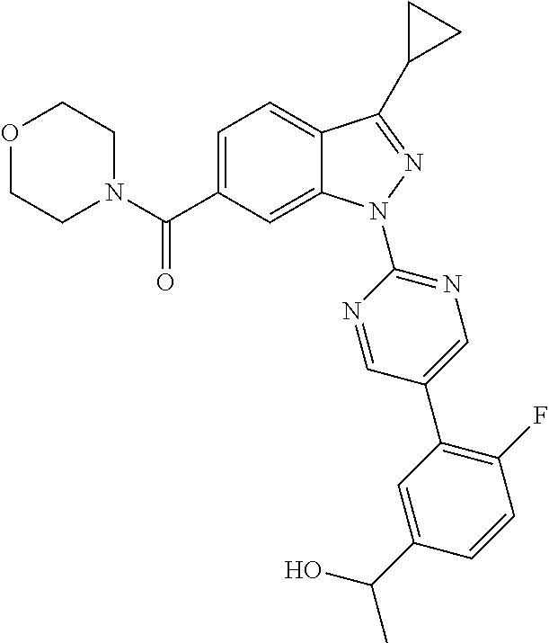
C1N(C(C2=CC=C3C(=C2)N(C2=NC=C(C4=C(F)C=CC(C(O)C)=C4)C=N2)N=C3C2CC2)=O)CCOC1
